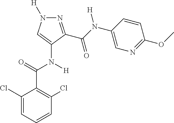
C1(Cl)=CC=CC(Cl)=C1C(=O)N([H])C1=CN([H])N=C1C(N(C1=CN=C(OC)C=C1)[H])=O
